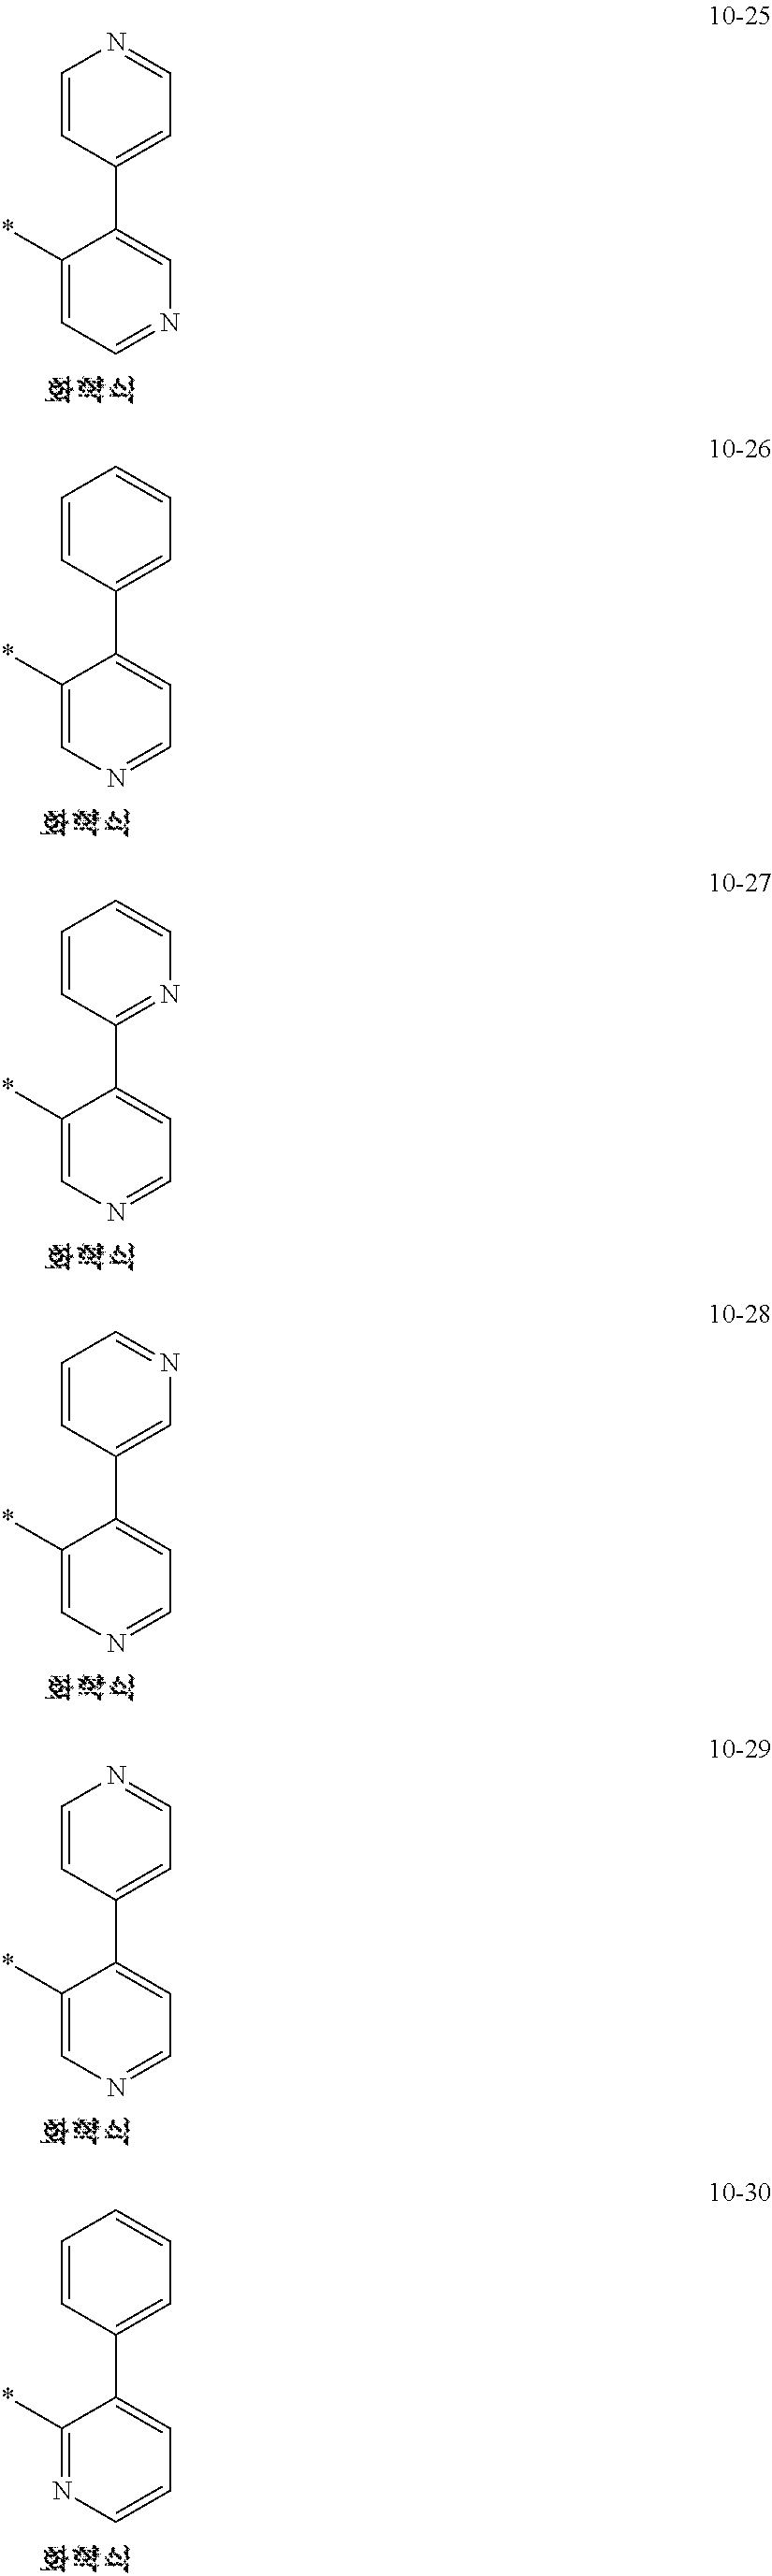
C1(*)=CC=NC=C1C1=CC=NC=C1.C1(*)=CN=CC=C1C1=CC=CC=C1.C1(*)=CN=CC=C1C1=NC=CC=C1.C1(*)=CN=CC=C1C1=CN=CC=C1.C1(*)=CN=CC=C1C1=CC=NC=C1.C1(*)=NC=CC=C1C1=CC=CC=C1
